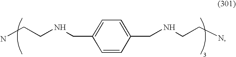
C1(CNCCN)=CC=C(CNCCN)C=C1
